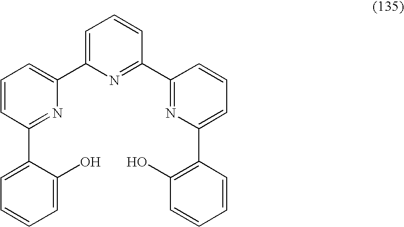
C1=C(C2=CC=CC(C3=CC=CC=C3O)=N2)N=C(C2=NC(C3=C(O)C=CC=C3)=CC=C2)C=C1
